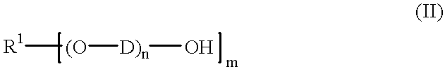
[R1][(O][D)n]O
